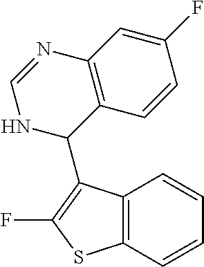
C12=C(C(C3C4=C(N=CN3)C=C(F)C=C4)=C(F)S1)C=CC=C2
